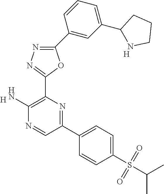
[H].C1(N)=C(C2=NN=C(C3=CC(C4NCCC4)=CC=C3)O2)N=C(C2=CC=C(S(C(C)C)(=O)=O)C=C2)C=N1.[H]
